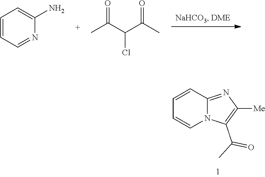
C1=CC=NC(N)=C1.O=C(C(C(C)=O)Cl)C.C1=CC2=NC([Me])=C(C(C)=O)N2C=C1
